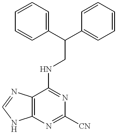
C12=C(N=C([CN])N=C1NCC(C1=CC=CC=C1)C1=CC=CC=C1)NC=N2
